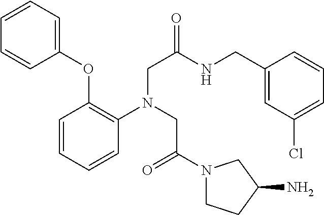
C1=CC(OC2=CC=CC=C2)=C(N(CC(N2CCC(N)C2)=O)CC(NCC2=CC(Cl)=CC=C2)=O)C=C1
